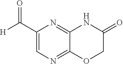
C1(C([H])=O)=CN=C2C(=N1)NC(=O)CO2
